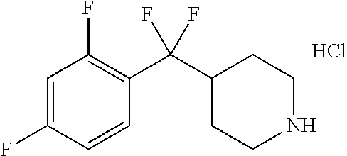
C1=CC(F)=CC(F)=C1C(C1CCNCC1)(F)F.Cl
